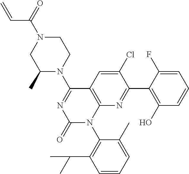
C1=CC=C(C)C(N2C3=C(C=C(Cl)C(C4=C(O)C=CC=C4F)=N3)C(N3CCN(C(=O)C=C)CC3C)=NC2=O)=C1C(C)C
